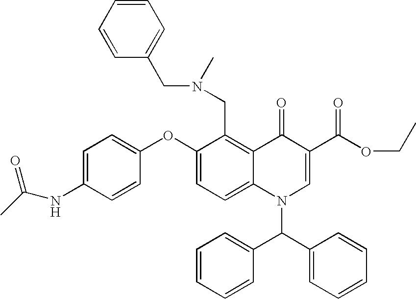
C1(OC2=CC=C(NC(C)=O)C=C2)=CC=C2C(=C1CN(C)CC1=CC=CC=C1)C(=O)C(C(OCC)=O)=CN2C(C1=CC=CC=C1)C1=CC=CC=C1
